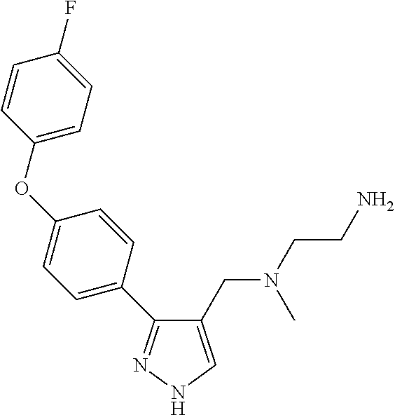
C1(CN(CCN)C)=CNN=C1C1=CC=C(OC2=CC=C(F)C=C2)C=C1
